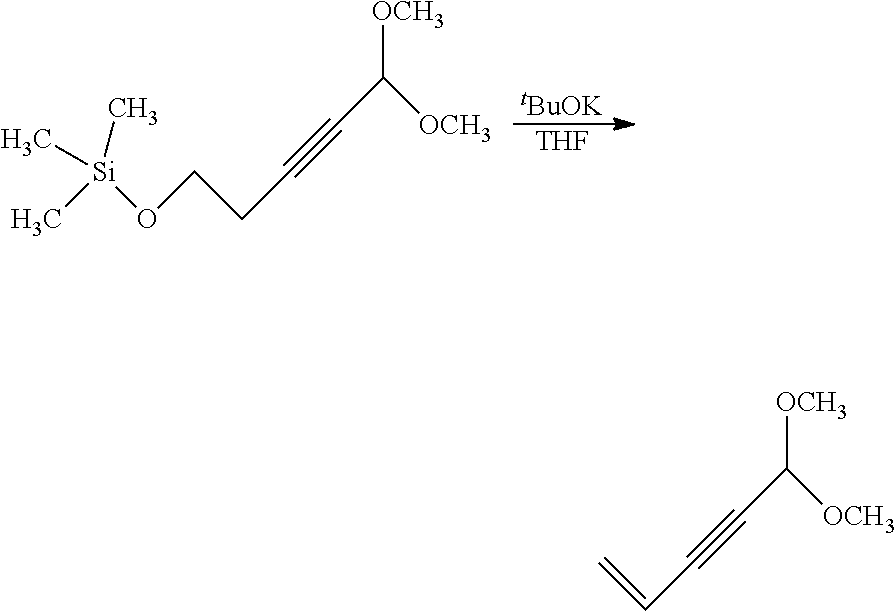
[tBuOK].[THF].C[Si](OCCC#CC([OCH3])[OCH3])(C)C.C=CC#CC([OCH3])[OCH3]
